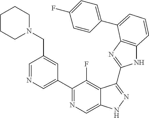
C1=NC=C(C2=NC=C3C(=C2F)C(C2=NC4=C(N2)C=CC=C4C2=CC=C(F)C=C2)=NN3)C=C1CN1CCCCC1
